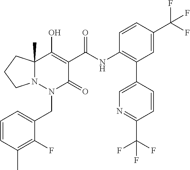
C1=CC(C)=C(F)C(CN2C(=O)C(C(=O)NC3=C(C4=CN=C(C(F)(F)F)C=C4)C=C(C(F)(F)F)C=C3)=C(O)C3(C)N2CCC3)=C1
